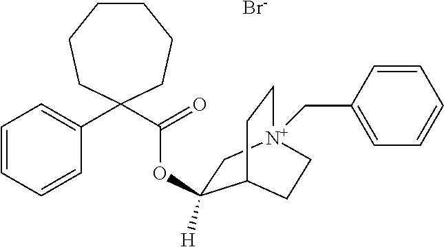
C1CCCC(C(=O)OC2([H])C[N+]3(CC4=CC=CC=C4)CCC2CC3)(C2=CC=CC=C2)CC1.[Br-]
